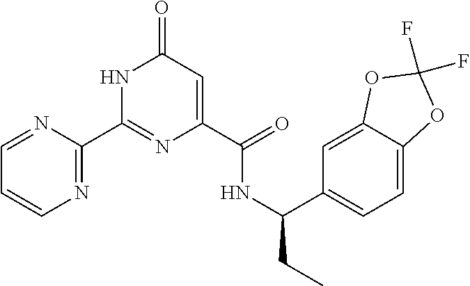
C1=NC(C2=NC(C(=O)NC(CC)C3=CC=C4C(=C3)OC(F)(F)O4)=CC(=O)N2)=NC=C1
